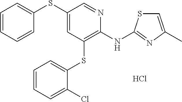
C1=CC=C(Cl)C(SC2=C(NC3=NC(C)=CS3)N=CC(SC3=CC=CC=C3)=C2)=C1.Cl
